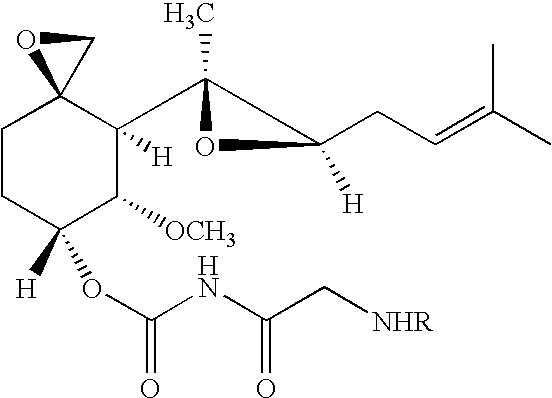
C1CC([H])(OC(NC(C[NHR])=O)=O)C([OCH3])C(C2(C)OC2(CC=C(C)C)[H])([H])C12CO2
